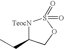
[TeocN]1C(CC)COS1(=O)=O
